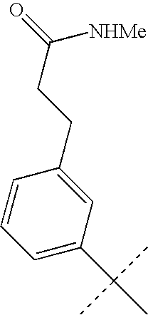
C1=C(C(C)(C)C)C=C(CCC([NHMe])=O)C=C1
